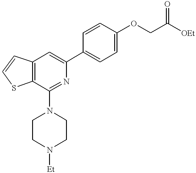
C12=C(C(N3CCN([Et])CC3)=NC(C3=CC=C(OCC(=O)[OEt])C=C3)=C1)SC=C2
